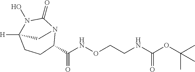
C1(C(NOCCNC(OC(C)(C)C)=O)=O)N2C(=O)N(O)C([H])(CC1)C2
